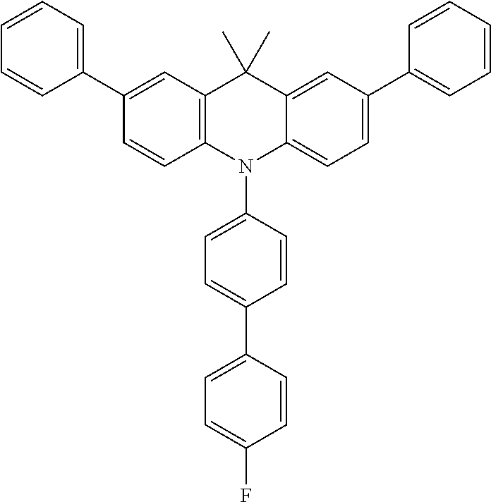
C1(C2=CC=CC=C2)=CC2=C(C=C1)N(C1=CC=C(C3=CC=C(F)C=C3)C=C1)C1=CC=C(C3=CC=CC=C3)C=C1C2(C)C
